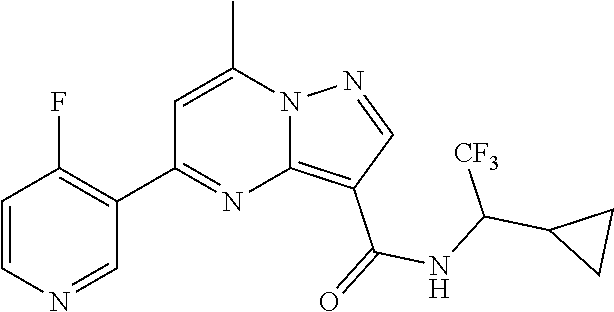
C12=C(C(=O)NC(C3CC3)[CF3])C=NN1C(C)=CC(C1=C(F)C=CN=C1)=N2
